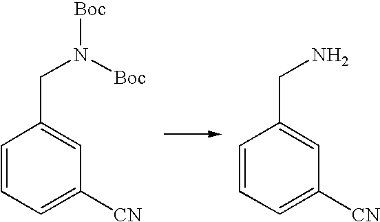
C1=CC=C([CN])C=C1CN.C1=CC=C([CN])C=C1CN([Boc])[Boc]
